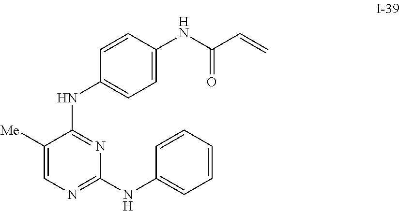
C1([Me])=CN=C(NC2=CC=CC=C2)N=C1NC1=CC=C(NC(=O)C=C)C=C1
